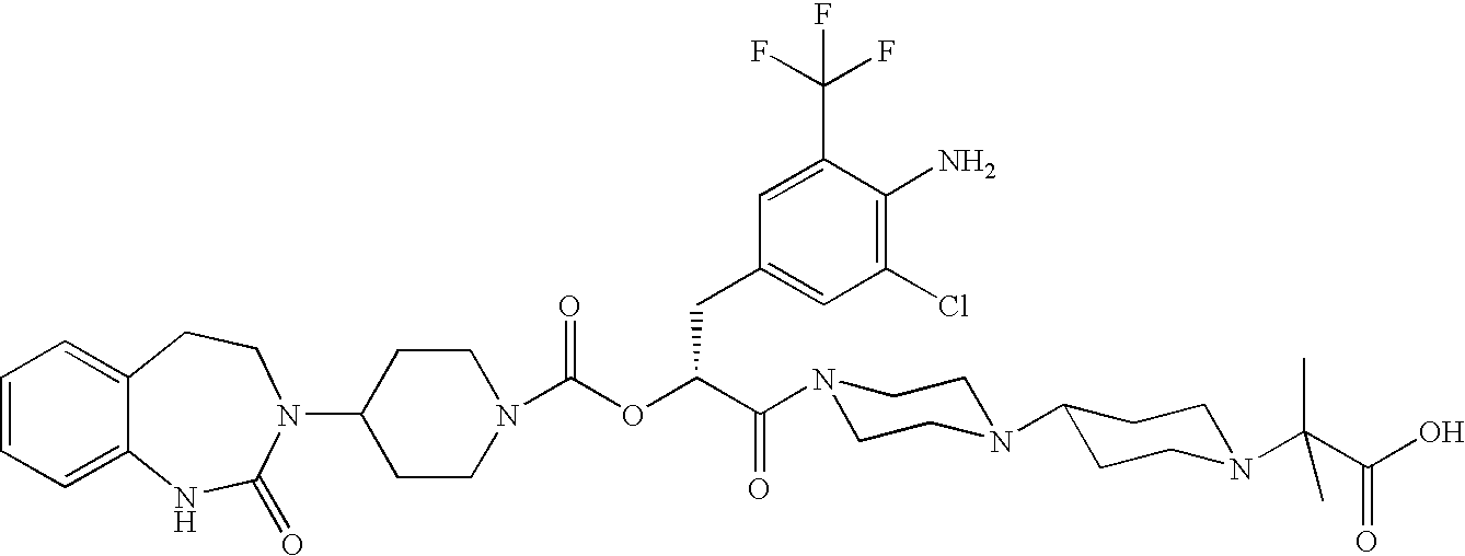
C1(N2C(=O)NC3=CC=CC=C3CC2)CCN(C(OC(C(N2CCN(C3CCN(C(C(O)=O)(C)C)CC3)CC2)=O)CC2=CC(Cl)=C(N)C(C(F)(F)F)=C2)=O)CC1
